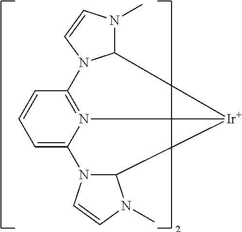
C12=N3C(=CC=C1)N1C(N(C)C=C1)[Ir]3C1N(C)C=CN21
